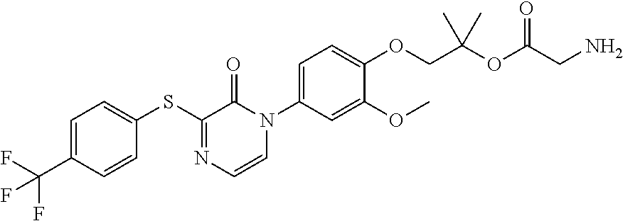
C1(SC2=CC=C(C(F)(F)F)C=C2)=NC=CN(C2=CC=C(OCC(OC(CN)=O)(C)C)C(OC)=C2)C1=O
